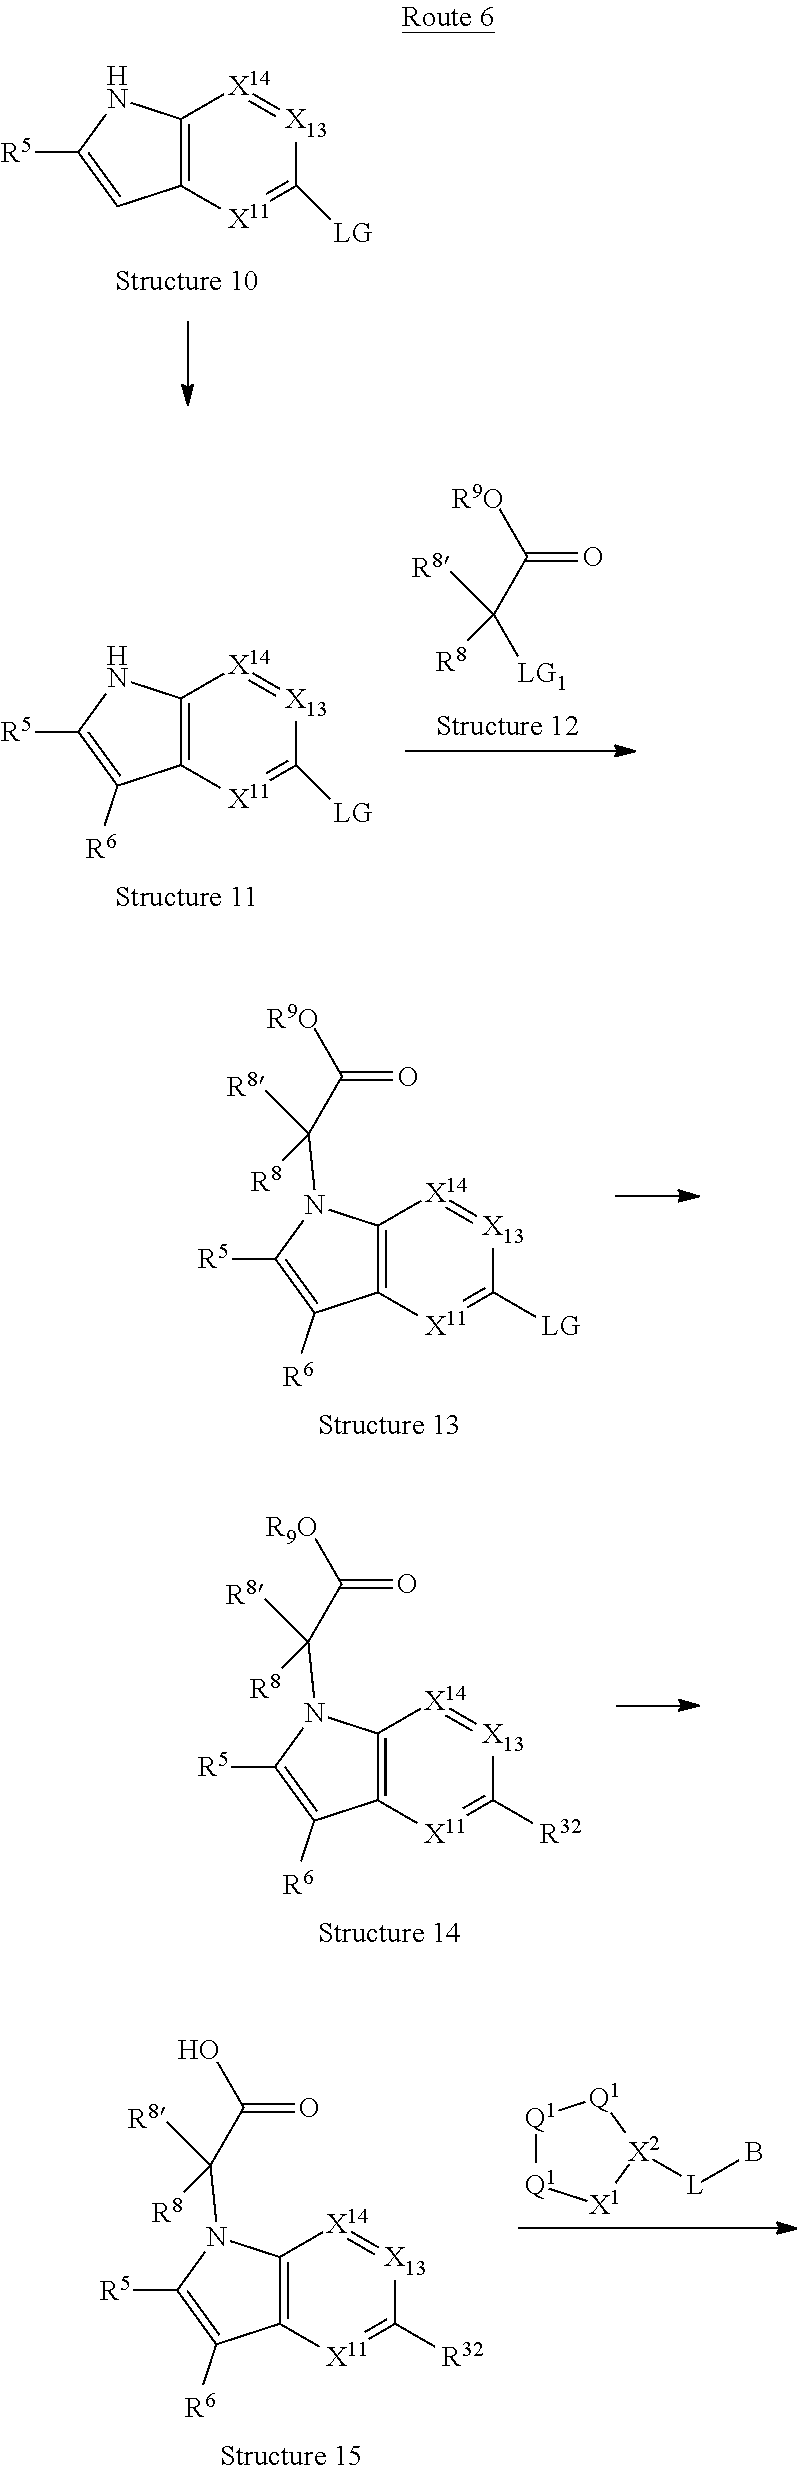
C12=C([X11]=C([LG])[X13]=[X14]1)C=C([R5])N2.C12=C([X11]=C([LG])[X13]=[X14]1)C([R6])=C([R5])N2C(C([R9O])=O)([R8])[R8].C12=C([X11]=C([R32])[X13]=[X14]1)C([R6])=C([R5])N2C(C([R9O])=O)([R8])[R8].C12=C([X11]=C([R32])[X13]=[X14]1)C([R6])=C([R5])N2C(C(O)=O)([R8])[R8].[Q1]1[Q1][X1][X2]([L]B)[Q1]1.C12=C([X11]=C([LG])[X13]=[X14]1)C([R6])=C([R5])N2.[R9O]C(=O)C([LG1])([R8])[R8]
